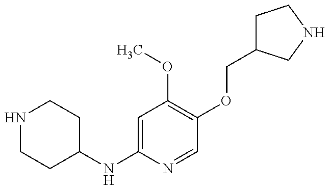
N1CCC(NC2=CC(OC)=C(OCC3CCNC3)C=N2)CC1
